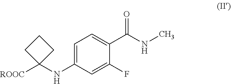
N(C1=CC=C(C(NC)=O)C(F)=C1)C1([ROOC])CCC1
